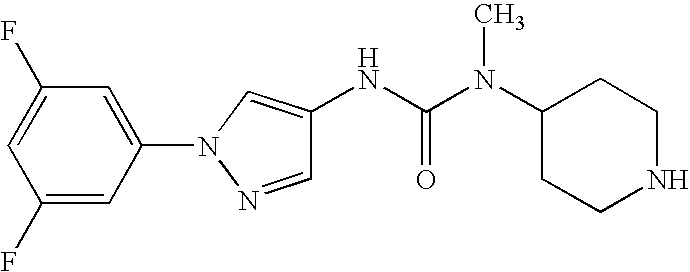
C1(F)=CC(N2C=C(NC(=O)N(C)C3CCNCC3)C=N2)=CC(F)=C1
